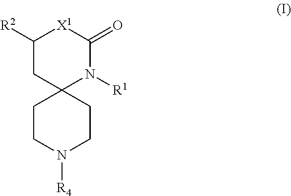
N1([R4])CCC2(N([R1])C(=O)[X1]C([R2])C2)CC1
